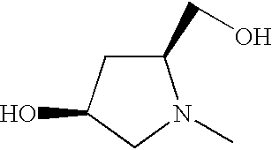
C1(CO)CC(O)CN1C
